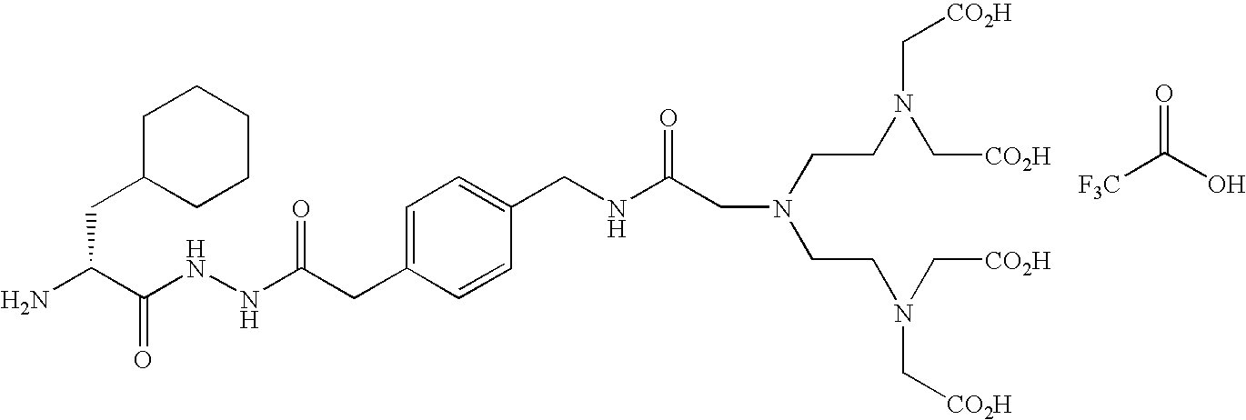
C(C(N)C(NNC(CC1=CC=C(CNC(CN(CCN(C[CO2H])C[CO2H])CCN(C[CO2H])C[CO2H])=O)C=C1)=O)=O)C1CCCCC1.O=C(O)[F3C]
